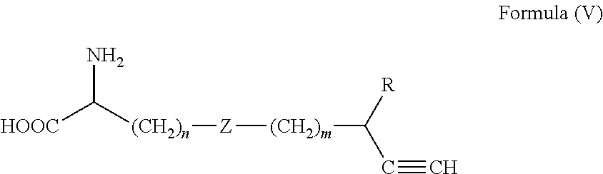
[HOOC]C([(CH2)n][Z][(CH2)m]C([R])C#C)N
